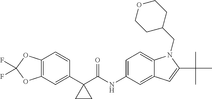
C12=C(C=C(C3(C(NC4=CC=C5C(=C4)C=C(C(C)(C)C)N5CC4CCOCC4)=O)CC3)C=C1)OC(F)(F)O2
